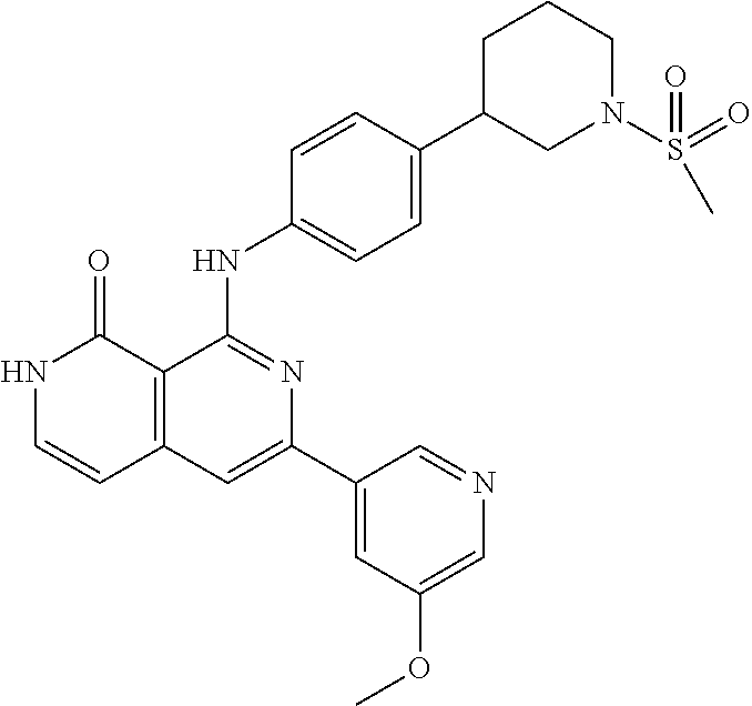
C1=CC(NC2=NC(C3=CC(OC)=CN=C3)=CC3=C2C(=O)NC=C3)=CC=C1C1CN(S(C)(=O)=O)CCC1
